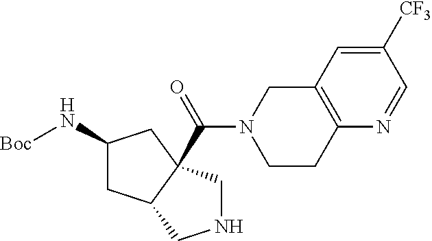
[Boc]NC1CC2C(C(N3CCC4=C(C3)C=C([CF3])C=N4)=O)(C1)CNC2
